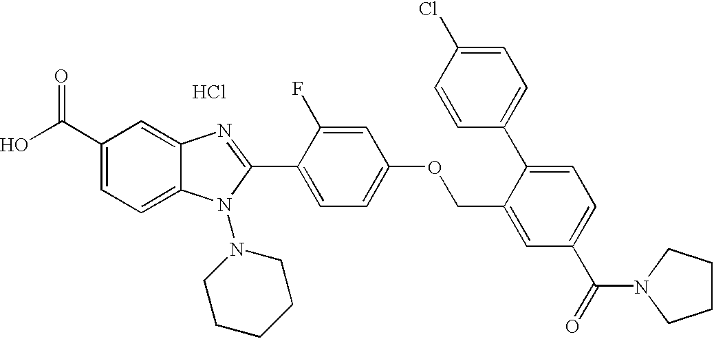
OC(C1=CC=C2C(=C1)N=C(C1=CC=C(OCC3=CC(C(=O)N4CCCC4)=CC=C3C3=CC=C(Cl)C=C3)C=C1F)N2N1CCCCC1)=O.Cl
